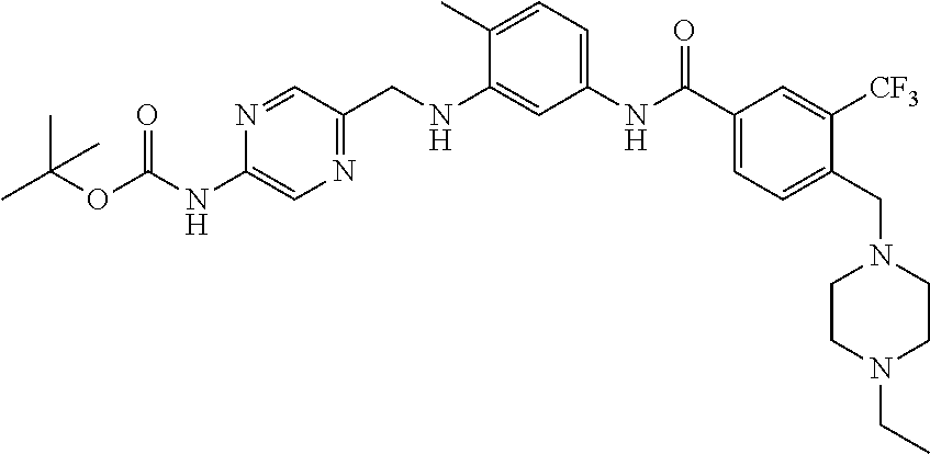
N1=CC(CNC2=CC(NC(C3=CC=C(CN4CCN(CC)CC4)C([CF3])=C3)=O)=CC=C2C)=NC=C1NC(OC(C)(C)C)=O
